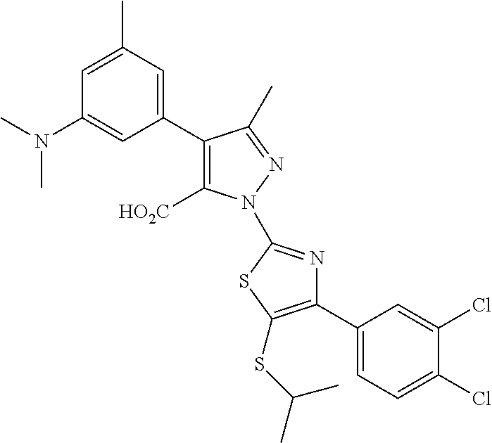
C1(C2=C([HO2C])N(C3=NC(C4=CC=C(Cl)C(Cl)=C4)=C(SC(C)C)S3)N=C2C)=CC(C)=CC(N(C)C)=C1
